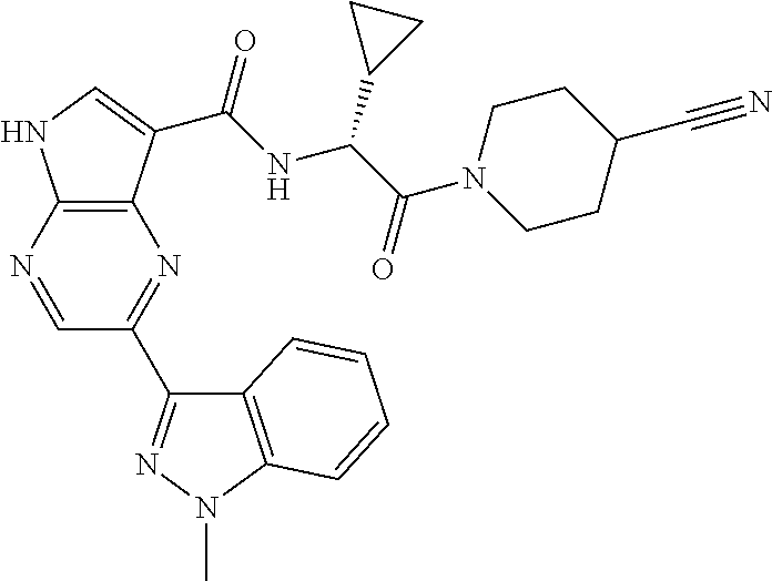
C12=C(N=CC(C3=NN(C)C4=C3C=CC=C4)=N1)NC=C2C(NC(C(N1CCC(C#N)CC1)=O)C1CC1)=O
